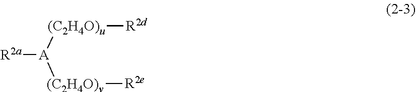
[R2a][A]([(C2H4O)u][R2d])[(C2H4O)v][R2e]
